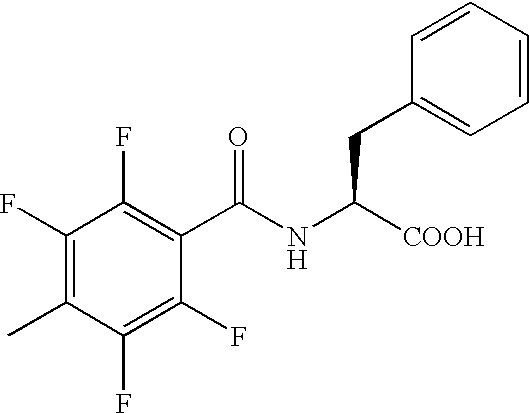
C1(F)=C(F)C(C)=C(F)C(F)=C1C(NC([COOH])CC1=CC=CC=C1)=O
